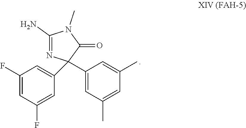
C1(F)=CC(F)=CC(C2(C3=CC(C)=CC(C)=C3)N=C(N)N(C)C2=O)=C1
